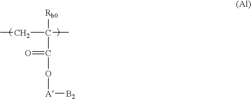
C(C([Rb0])(C)C(O[A][B2])=O)C
